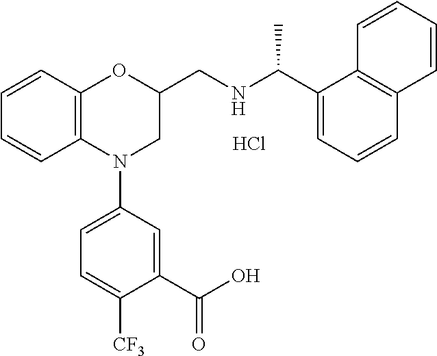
C1=CC2=C(C=C1)N(C1=CC=C([CF3])C(C(O)=O)=C1)CC(CNC(C1=CC=CC3=C1C=CC=C3)C)O2.Cl
